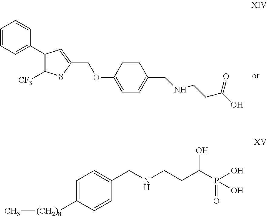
C1=CC=C(C2=C([CF3])SC(COC3=CC=C(CNCCC(O)=O)C=C3)=C2)C=C1.C1=C([(CH2)8]C)C=CC(CNCCC(P(O)(=O)O)O)=C1
